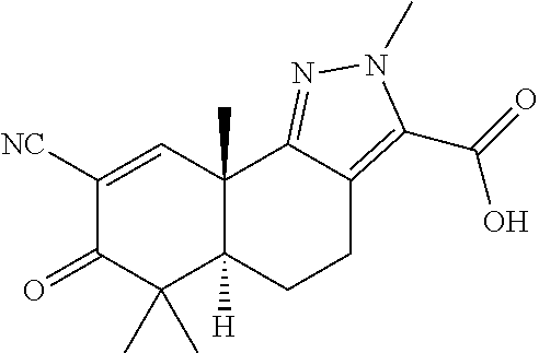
C1([NC])=CC2(C)C([H])(C(C)(C)C1=O)CCC1=C(C(O)=O)N(C)N=C21
